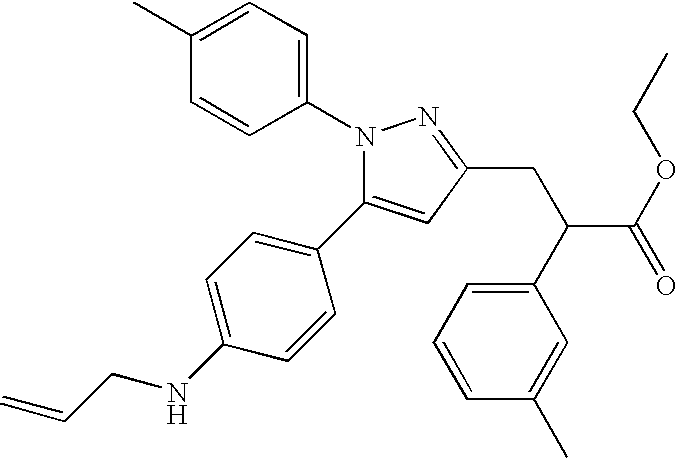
N1(C2=CC=C(C)C=C2)N=C(CC(C(OCC)=O)C2=CC=CC(C)=C2)C=C1C1=CC=C(NCC=C)C=C1
